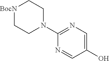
N1=CC(O)=CN=C1N1CC[BocN]CC1
